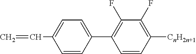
C(=C)C1=CC=C(C2=C(F)C(F)=C([CnH2n+1])C=C2)C=C1
